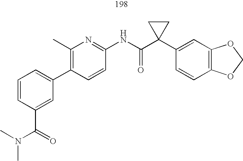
C1(C2=CC=CC(C(=O)N(C)C)=C2)=C(C)N=C(NC(C2(C3=CC4=C(C=C3)OCO4)CC2)=O)C=C1
